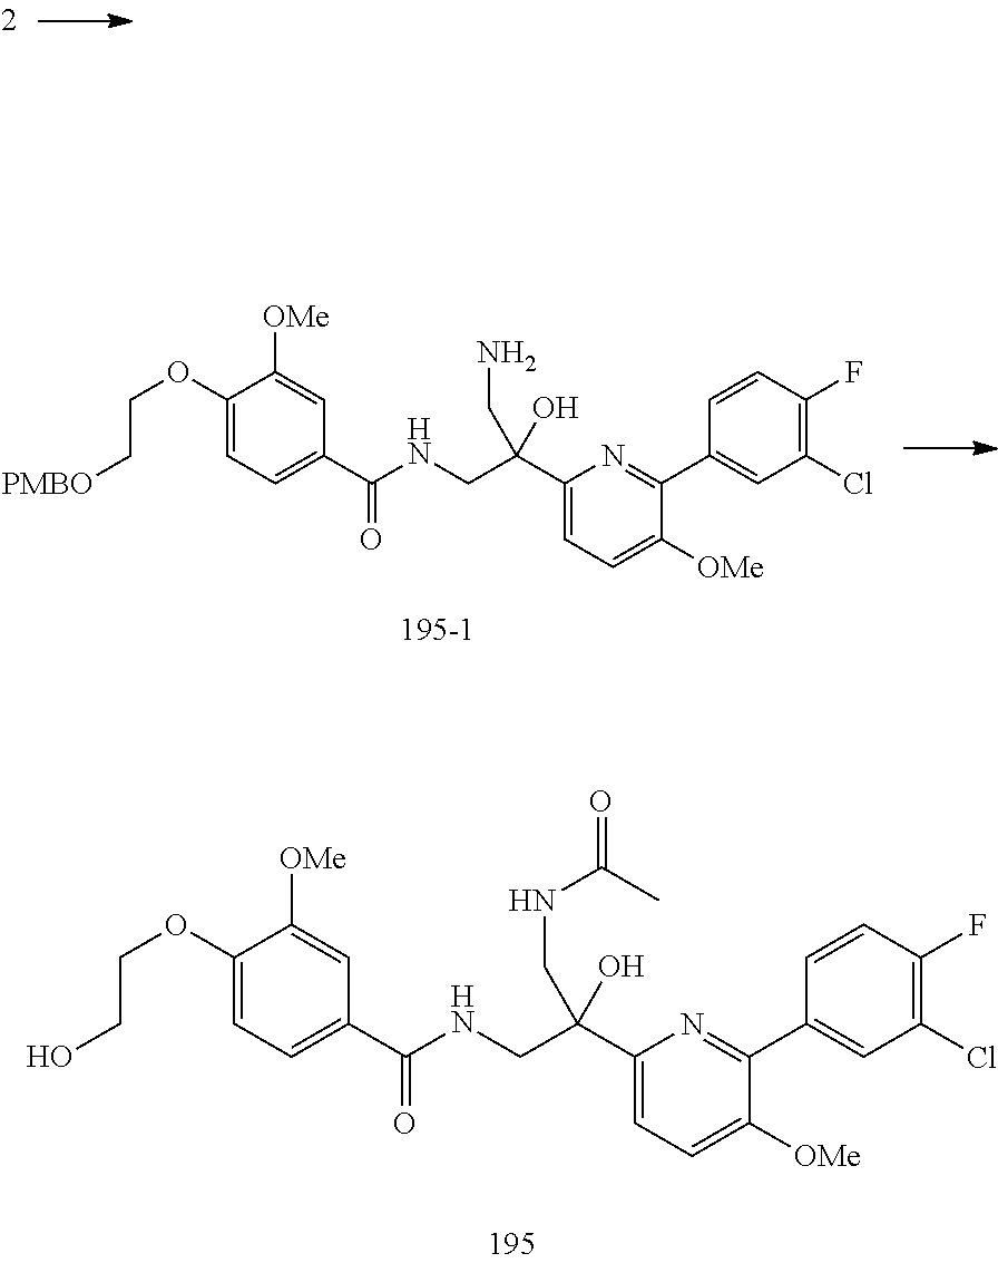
C1(C(NCC(C2=CC=C([OMe])C(C3=CC(Cl)=C(F)C=C3)=N2)(CN)O)=O)=CC=C(OCC[PMBO])C([OMe])=C1.C1(C(NCC(C2=CC=C([OMe])C(C3=CC(Cl)=C(F)C=C3)=N2)(CNC(=O)C)O)=O)=CC=C(OCCO)C([OMe])=C1
